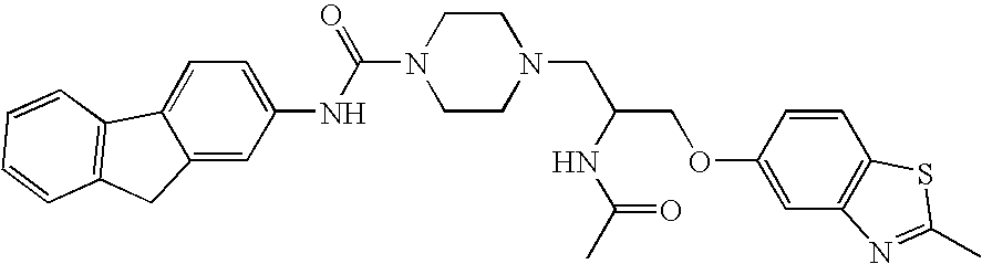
C12=CC(NC(=O)N3CCN(CC(COC4=CC5=C(C=C4)SC(C)=N5)NC(=O)C)CC3)=CC=C1C1=C(C2)C=CC=C1
